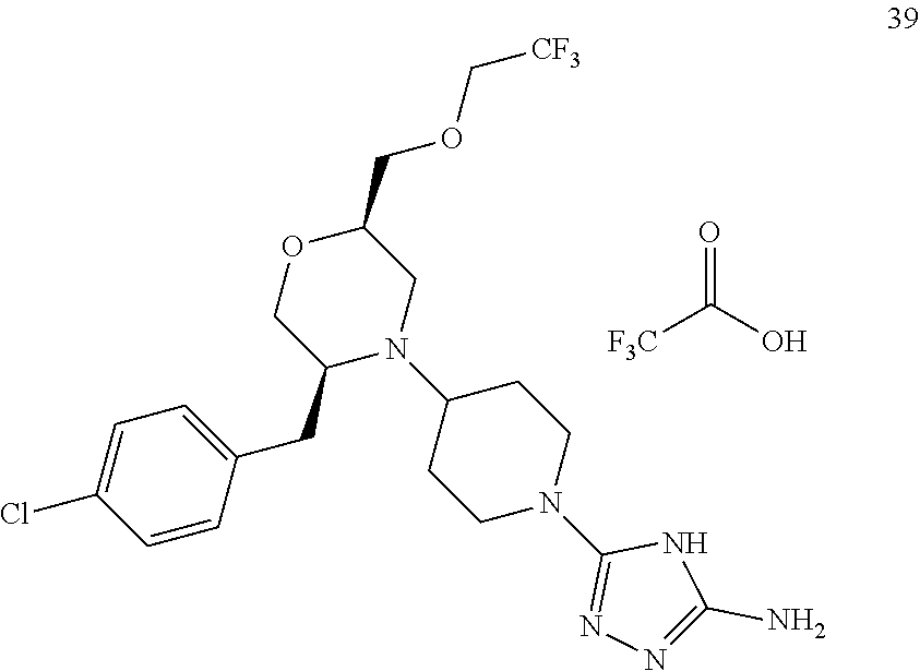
[F3C]C(O)=O.C1=CC(CC2N(C3CCN(C4=NN=C(N)N4)CC3)CC(COC[CF3])OC2)=CC=C1Cl
